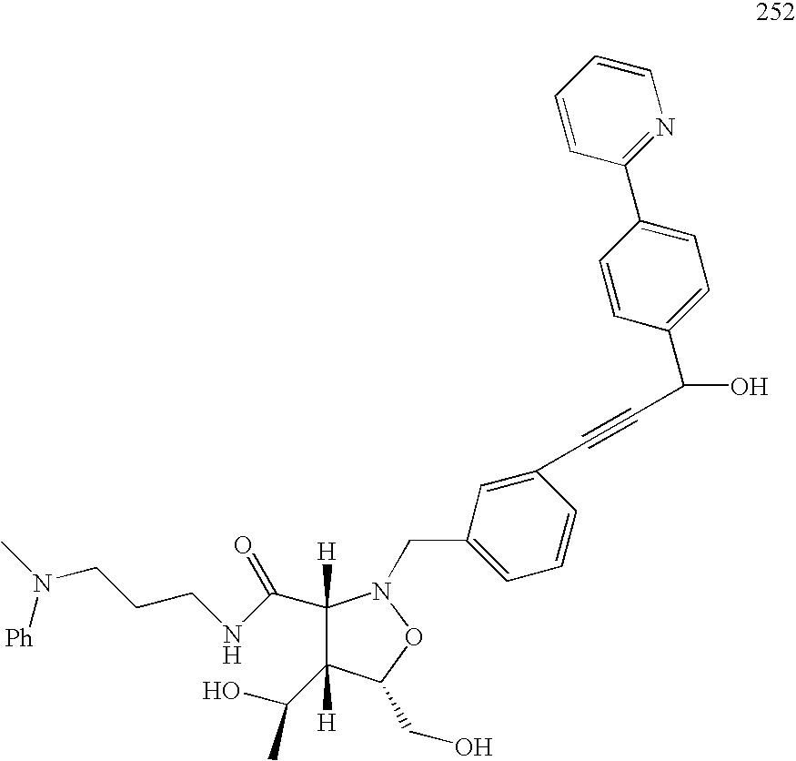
C1([H])(C(NCCCN(C)[Ph])=O)C([H])(C(O)C)C(CO)ON1CC1=CC=CC(C#CC(O)C2=CC=C(C3=NC=CC=C3)C=C2)=C1
